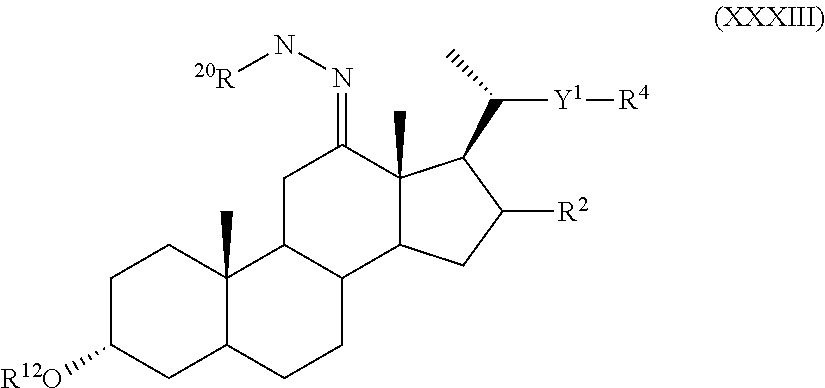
C1C([R12O])CC2C(C)(C1)C1C(CC2)C2C(C)(C(=NN[20R])C1)C(C(C)[Y1][R4])C([R2])C2
